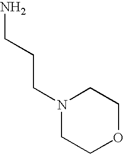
N1(CCCN)CCOCC1
